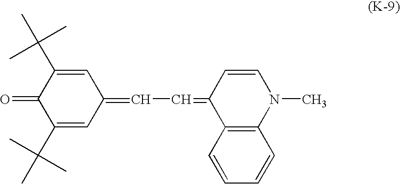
C1(C(C)(C)C)=CC(=CC=C2C3=C(N(C)C=C2)C=CC=C3)C=C(C(C)(C)C)C1=O
